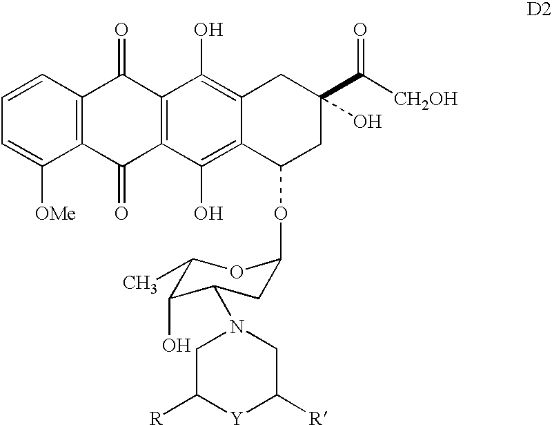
C1=CC2=C(C([OMe])=C1)C(=O)C1=C(C2=O)C(O)=C2C(=C1O)C(OC1CC(N3CC([R])[Y]C([R])C3)C(O)C(C)O1)CC(C([CH2OH])=O)(O)C2
